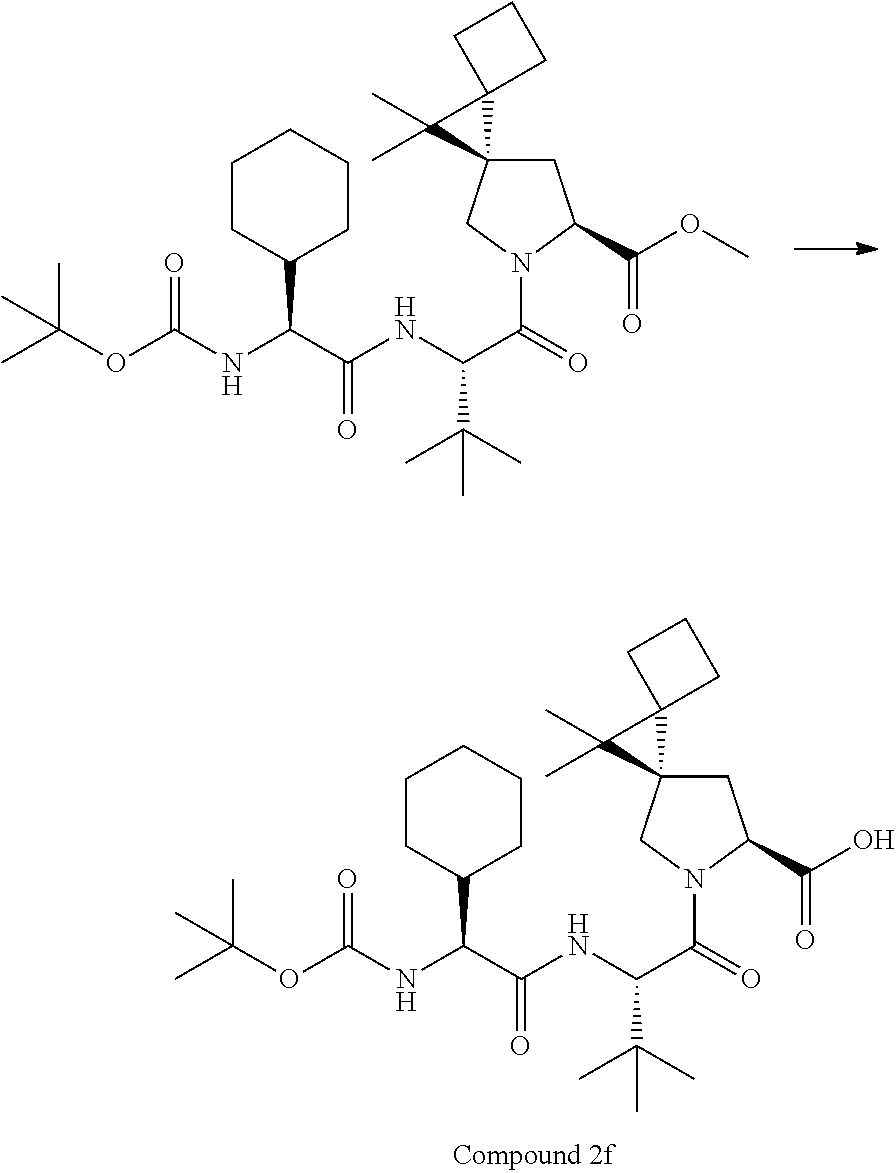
C(NC(C(=O)N1CC2(CC1C(=O)OC)C1(C2(C)C)CCC1)C(C)(C)C)(=O)C(NC(OC(C)(C)C)=O)C1CCCCC1.C(NC(C(=O)N1CC2(CC1C(=O)O)C1(C2(C)C)CCC1)C(C)(C)C)(=O)C(NC(OC(C)(C)C)=O)C1CCCCC1
